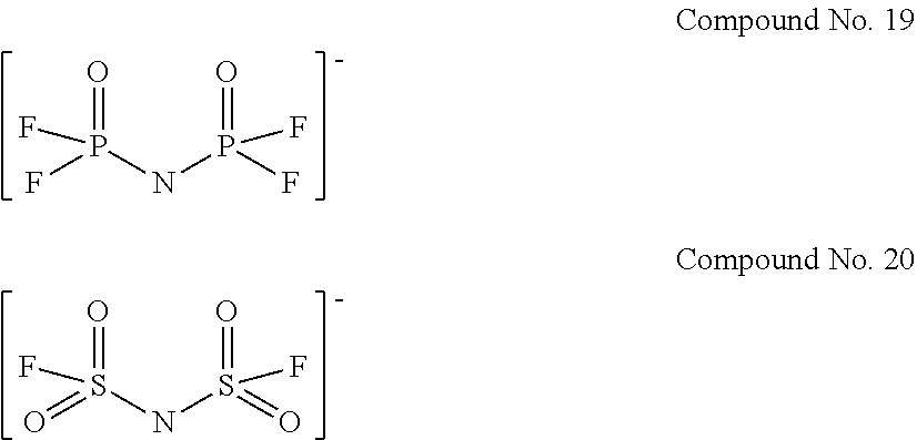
N(P(=O)(F)F)P(=O)(F)F.N(S(=O)(F)=O)S(=O)(F)=O
